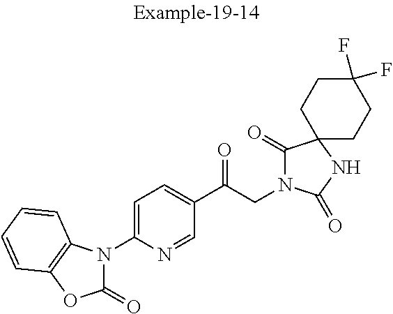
C1(C(CN2C(=O)C3(NC2=O)CCC(F)(F)CC3)=O)=CC=C(N2C(=O)OC3=C2C=CC=C3)N=C1
